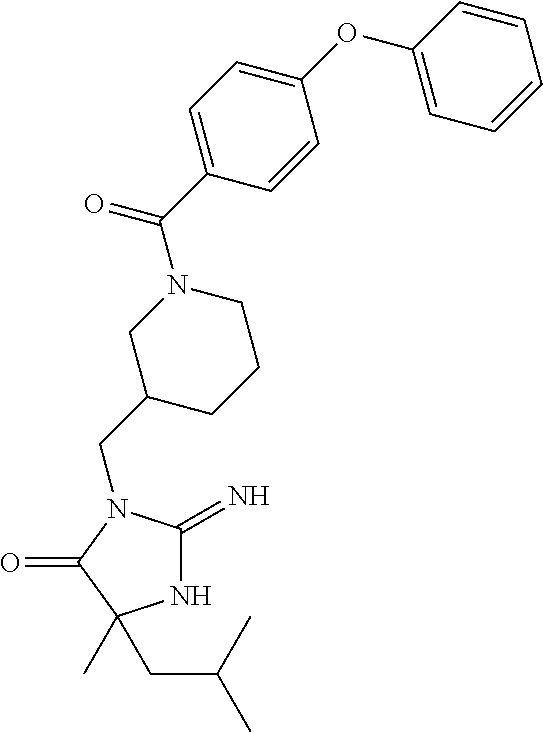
N1C(=N)N(CC2CCCN(C(C3=CC=C(OC4=CC=CC=C4)C=C3)=O)C2)C(=O)C1(C)CC(C)C
